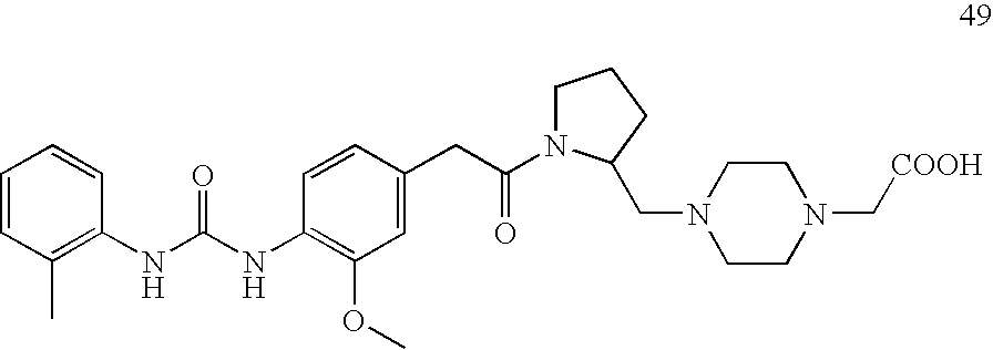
C1=CC(C)=C(NC(NC2=C(OC)C=C(CC(=O)N3CCCC3CN3CCN(C[COOH])CC3)C=C2)=O)C=C1
